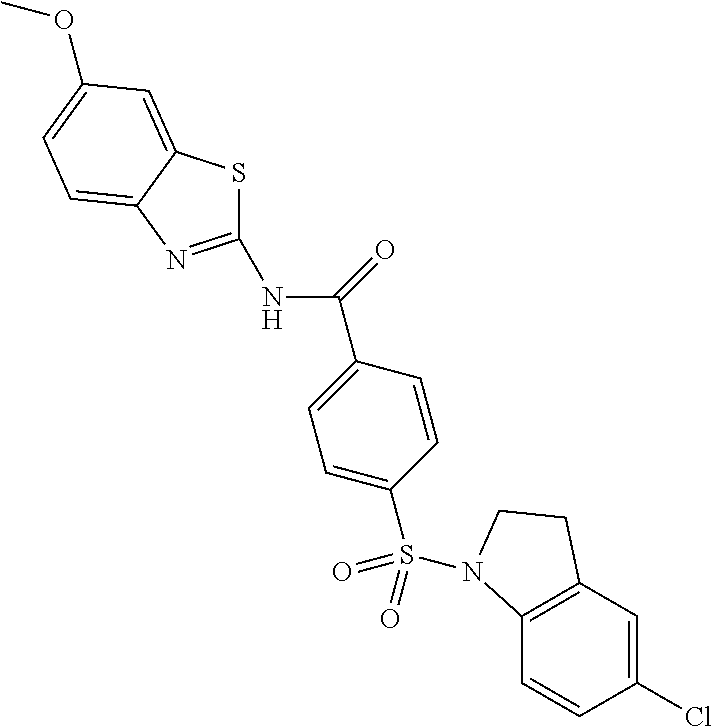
C1=C(S(=O)(=O)N2C3=C(C=C(Cl)C=C3)CC2)C=CC(C(=O)NC2=NC3=CC=C(OC)C=C3S2)=C1
